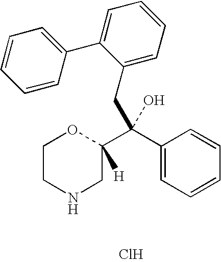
C1CNCC(C(C2=CC=CC=C2)(O)CC2=CC=CC=C2C2=CC=CC=C2)([H])O1.Cl
